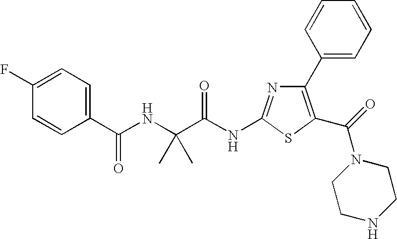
C1(C2=CC=CC=C2)=C(C(=O)N2CCNCC2)SC(NC(C(NC(C2=CC=C(F)C=C2)=O)(C)C)=O)=N1
